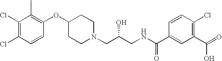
C1(Cl)=C(Cl)C=CC(OC2CCN(CC(CNC(C3=CC(C(=O)O)=C(Cl)C=C3)=O)O)CC2)=C1C
